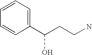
C1(C(CCN)O)=CC=CC=C1
